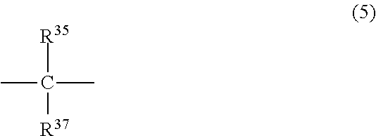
CC(C)([R35])[R37]
